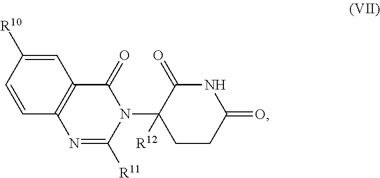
C1=C([R10])C=CC2=C1C(=O)N(C1([R12])CCC(=O)NC1=O)C([R11])=N2
